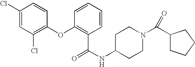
C1(Cl)=CC(Cl)=C(OC2=C(C(=O)NC3CCN(C(C4CCCC4)=O)CC3)C=CC=C2)C=C1
